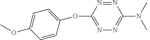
C1(OC2=CC=C(OC)C=C2)=NN=C(N(C)C)N=N1
